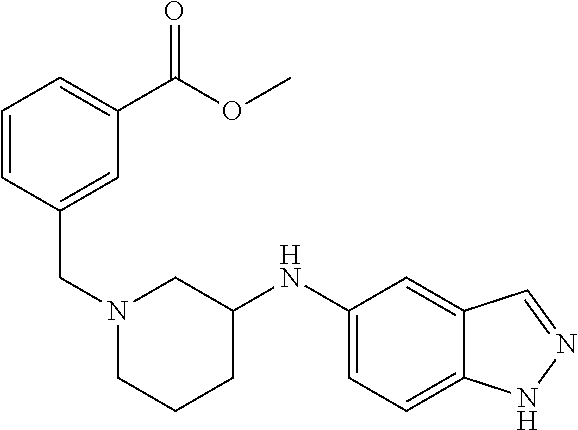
C12=CC=C(NC3CN(CC4=CC(C(OC)=O)=CC=C4)CCC3)C=C1C=NN2
